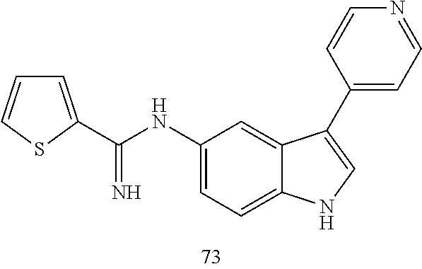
C1(NC(=N)C2=CC=CS2)=CC=C2C(=C1)C(C1=CC=NC=C1)=CN2
